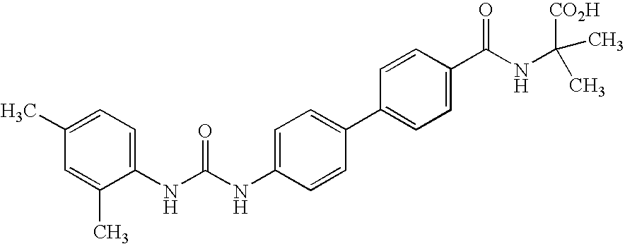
C1(C2=CC=C(C(=O)NC(C)([CO2H])C)C=C2)=CC=C(NC(NC2=CC=C(C)C=C2C)=O)C=C1
